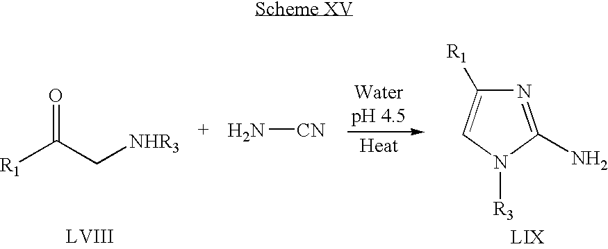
[R1]C(C[NHR3])=O.N1=C(N)N([R3])C=C1[R1].N[CN]
